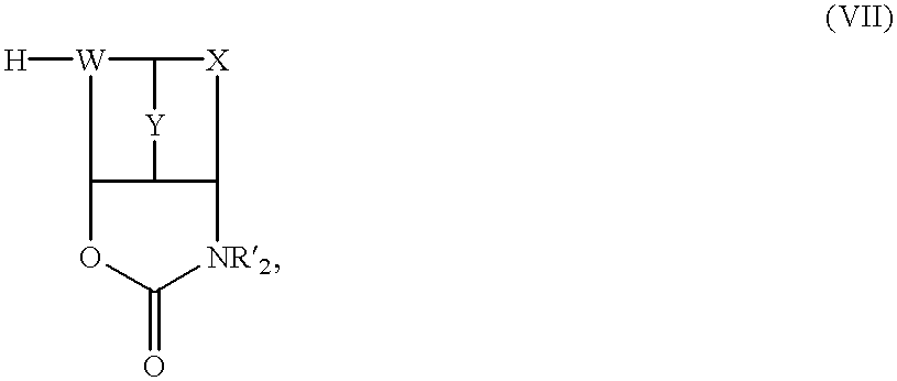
O1C2C3C([NR2]C1=O)[X]C([Y]3)[W]2[H]
